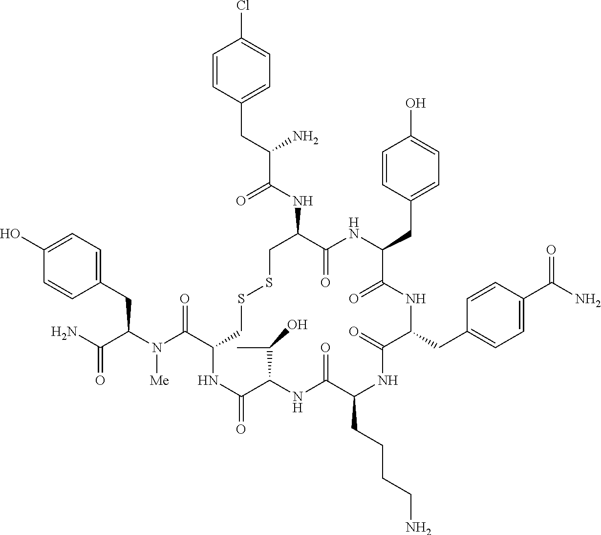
C1=C(O)C=CC(CC(N(C(C2CSSCC(NC(C(CC3=CC=C(Cl)C=C3)N)=O)C(=O)NC(CC3=CC=C(O)C=C3)C(=O)NC(CC3=CC=C(C(N)=O)C=C3)C(=O)NC(CCCCN)C(=O)NC(C(C)O)C(=O)N2)=O)[Me])C(N)=O)=C1
